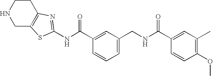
C1C2=C(CCN1)N=C(NC(C1=CC(CNC(C3=CC(C)=C(OC)C=C3)=O)=CC=C1)=O)S2
